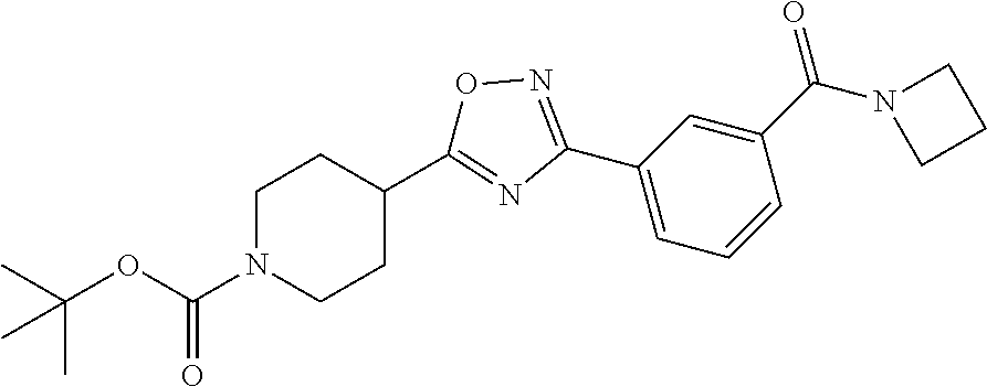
CC(OC(N1CCC(C2=NC(C3=CC=CC(C(=O)N4CCC4)=C3)=NO2)CC1)=O)(C)C
